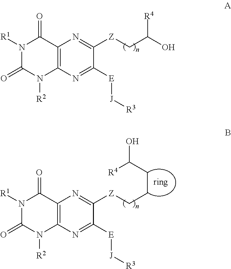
N1([R1])C(=O)N([R2])C2=C(C1=O)N=C([Z]CC(O)[R4])C([E][J][R3])=N2.N1([R1])C(=O)N([R2])C2=C(C1=O)N=C([Z]CCCC(O)[R4])C([E][J][R3])=N2
